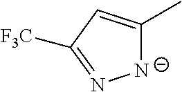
[N-]1C(C)=CC([F3C])=N1
